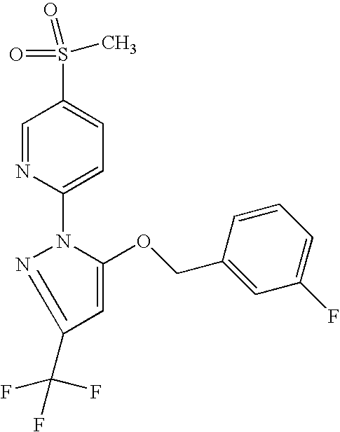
C1=NC(N2N=C(C(F)(F)F)C=C2OCC2=CC(F)=CC=C2)=CC=C1S(=O)(C)=O
